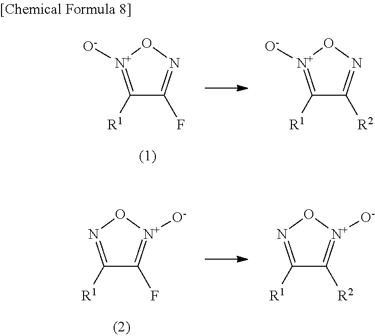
C1([R1])=[N+]([O-])ON=C1F.C1([R1])=[N+]([O-])ON=C1[R2].C1([R1])=NO[N+]([O-])=C1F.C1([R1])=NO[N+]([O-])=C1[R2]
